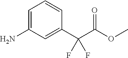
C1=C(N)C=C(C(C(OC)=O)(F)F)C=C1
